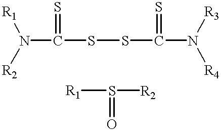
N(C(SSC(=S)N([R3])[R4])(C)=S)([R1])[R2].[R1]S([R2])=O
